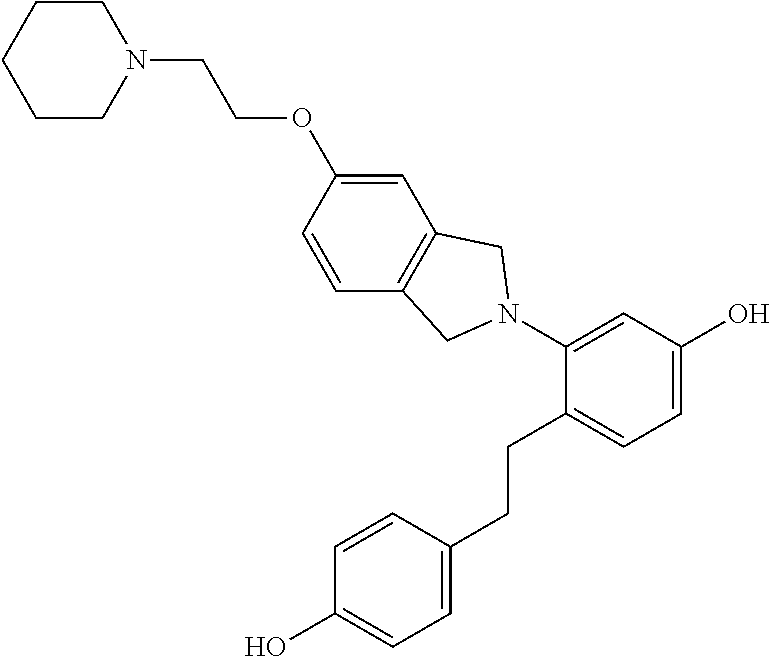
C1=CC2=C(C=C1OCCN1CCCCC1)CN(C1=CC(O)=CC=C1CCC1=CC=C(O)C=C1)C2
